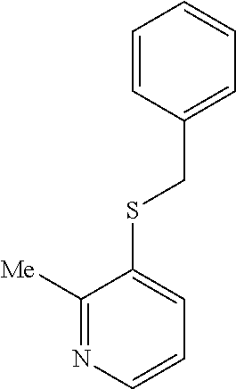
C1=CC(CSC2=CC=CN=C2[Me])=CC=C1
